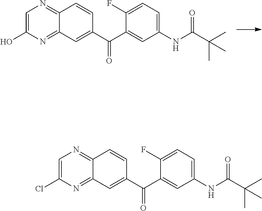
C1(O)=CN=C2C(=N1)C=C(C(=O)C1=CC(NC(C(C)(C)C)=O)=CC=C1F)C=C2.C1(Cl)=CN=C2C(=N1)C=C(C(=O)C1=CC(NC(C(C)(C)C)=O)=CC=C1F)C=C2
